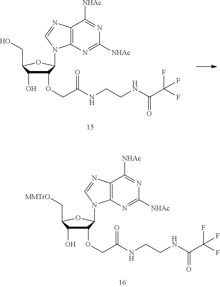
C1(OCC(=O)NCCNC(C(F)(F)F)=O)C(O)C(CO)OC1N1C2=C(N=C1)C([NHAc])=NC([NHAc])=N2.C1(OCC(=O)NCCNC(C(F)(F)F)=O)C(O)C(C[MMTrO])OC1N1C2=C(N=C1)C([NHAc])=NC([NHAc])=N2
